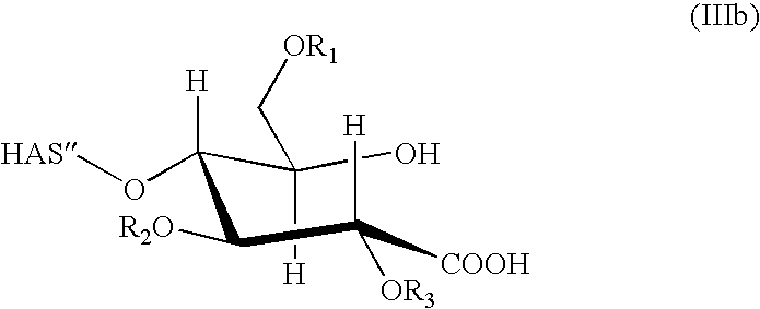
OC(C([H])(O[HAS])C([R2O])C([H])([COOH])[OR3])([H])C[OR1]
